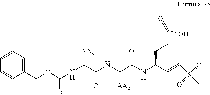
C1(COC(=O)NC([AA3])C(NC(C(NC(CCC(=O)O)C=CS(C)(=O)=O)=O)[AA2])=O)=CC=CC=C1
